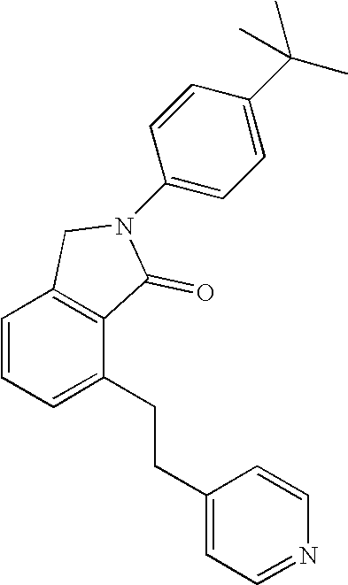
C1=CC=C(CCC2=CC=NC=C2)C2=C1CN(C1=CC=C(C(C)(C)C)C=C1)C2=O
